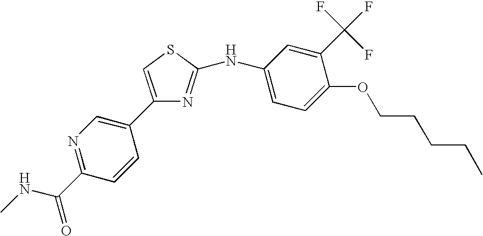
C1(C2=CN=C(C(NC)=O)C=C2)=CSC(NC2=CC=C(OCCCCC)C(C(F)(F)F)=C2)=N1
